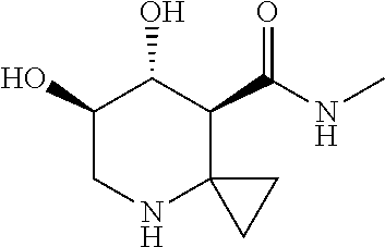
C1(O)CNC2(C(C(=O)NC)C1O)CC2
